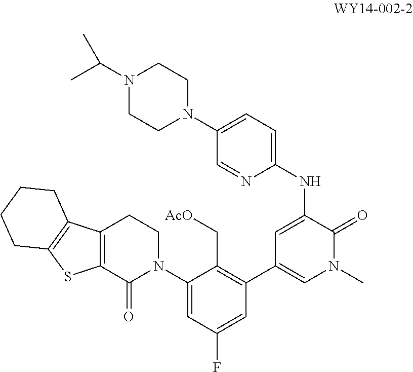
C1(N2CCC3=C(C2=O)SC2=C3CCCC2)=CC(F)=CC(C2=CN(C)C(=O)C(NC3=CC=C(N4CCN(C(C)C)CC4)C=N3)=C2)=C1C[AcO]
